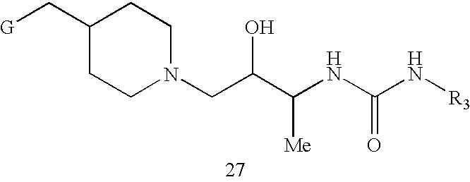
C1CN(CC(C(NC(N[R3])=O)[Me])O)CCC1C[G]
